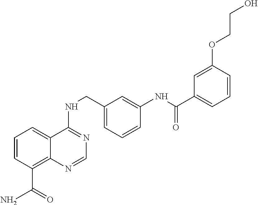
C1=CC(C(N)=O)=C2C(=C1)C(NCC1=CC=CC(NC(C3=CC=CC(OCCO)=C3)=O)=C1)=NC=N2
